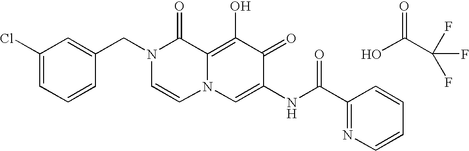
C1(Cl)=CC=CC(CN2C=CN3C(=C(O)C(=O)C(NC(=O)C4=NC=CC=C4)=C3)C2=O)=C1.OC(C(F)(F)F)=O
